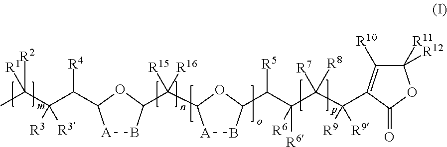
[A]1BC(C([R15])([R16])C2[A]BC(C(C(C(C([R9])([R9])C3=C([R10])C([R11])([R12])OC3=O)([R7])[R8])([R6])[R6])[R5])O2)OC1C(C(C(C)([R1])[R2])([R3])[R3])[R4]
